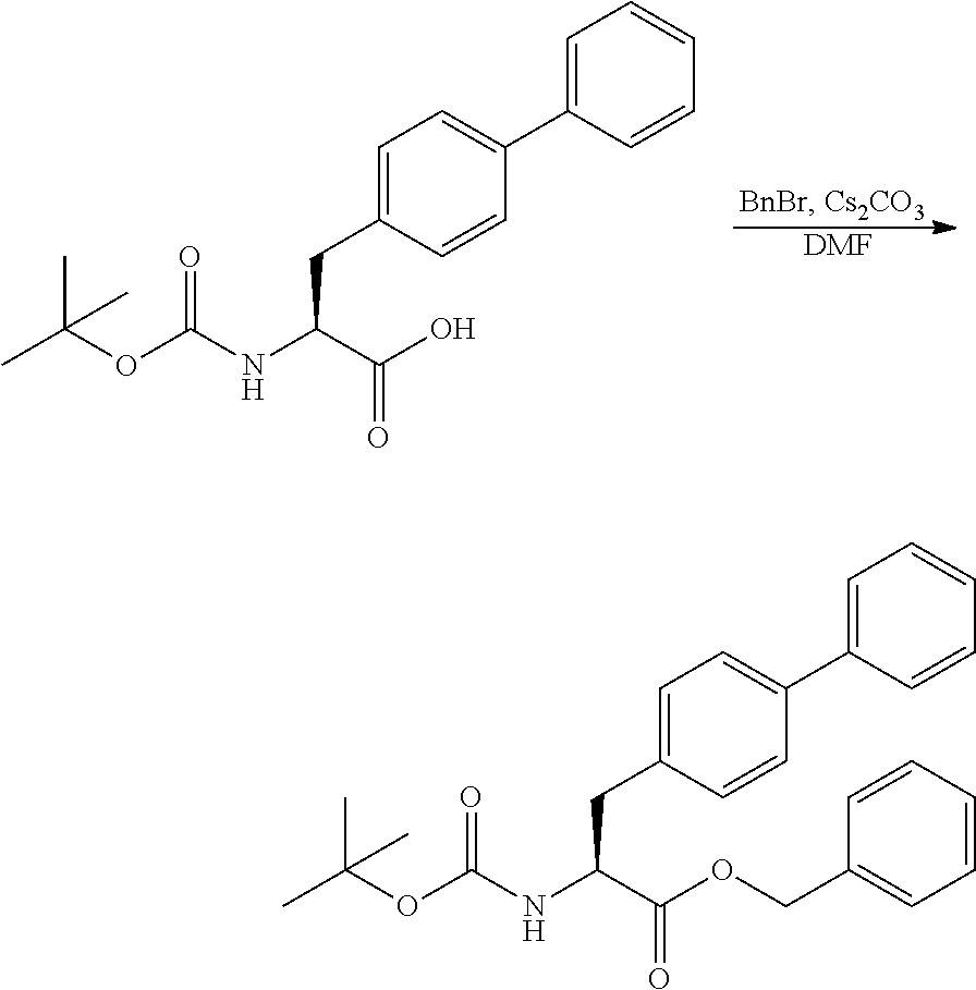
C1=C(CC(NC(OC(C)(C)C)=O)C(OCC2=CC=CC=C2)=O)C=CC(C2=CC=CC=C2)=C1.C1=C(CC(NC(OC(C)(C)C)=O)C(O)=O)C=CC(C2=CC=CC=C2)=C1.[DMF]
